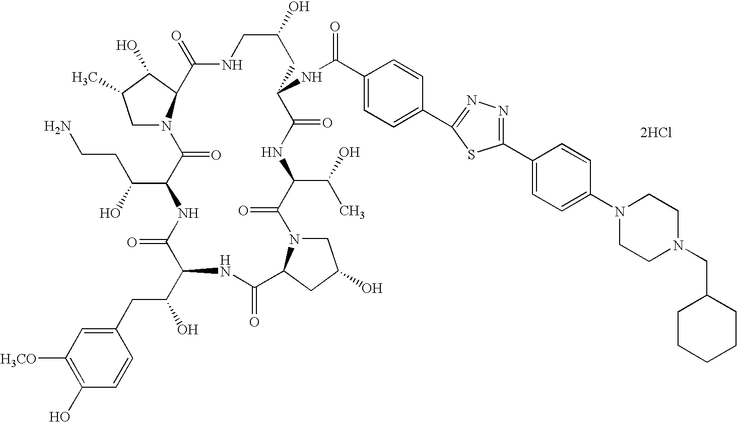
[2HCl].C1N2C(C(O)C1C)C(=O)NCC(O)CC(NC(=O)C1=CC=C(C3=NN=C(C4=CC=C(N5CCN(CC6CCCCC6)CC5)C=C4)S3)C=C1)C(=O)NC(C(O)C)C(=O)N1CC(O)CC1C(=O)NC(C(CC1=CC([H3CO])=C(O)C=C1)O)C(=O)NC(C(O)CCN)C2=O
